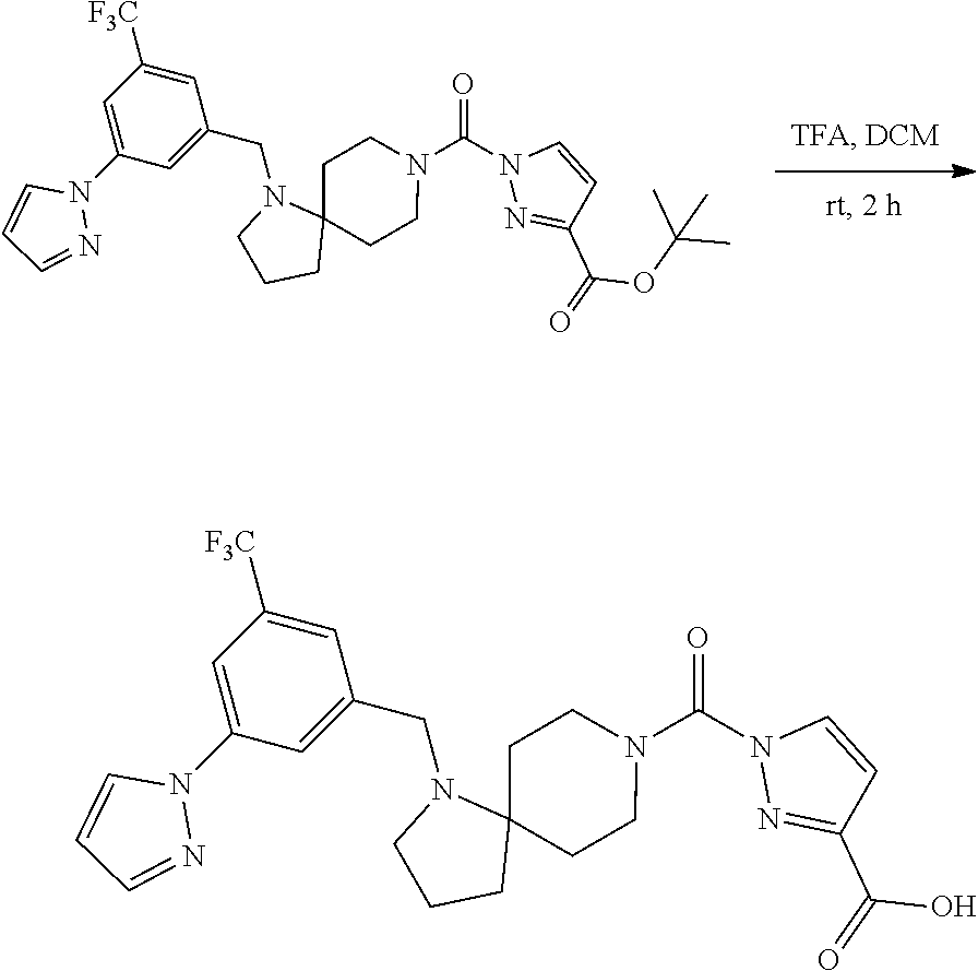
N1(CC2=CC(N3N=CC=C3)=CC([F3C])=C2)CCCC12CCN(C(=O)N1N=C(C(OC(C)(C)C)=O)C=C1)CC2.N1(CC2=CC(N3N=CC=C3)=CC([F3C])=C2)CCCC12CCN(C(=O)N1N=C(C(O)=O)C=C1)CC2
